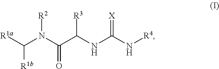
C(N(C(C(NC(N[R4])=[X])[R3])=O)[R2])([R1a])[R1b]
